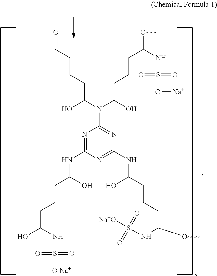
N1=C(NC(CCCC(O)NS([O-Na+])(=O)=O)O)N=C(NC(CCCC([O~~~])NS([Na+O-])(=O)=O)O)N=C1N(C(O)CCCC=O)C(O)CCCC([O~~~])NS(O[Na])(=O)=O
